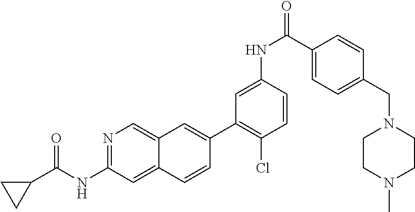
C1(C2=CC3=CN=C(NC(=O)C4CC4)C=C3C=C2)=C(Cl)C=CC(NC(C2=CC=C(CN3CCN(C)CC3)C=C2)=O)=C1
